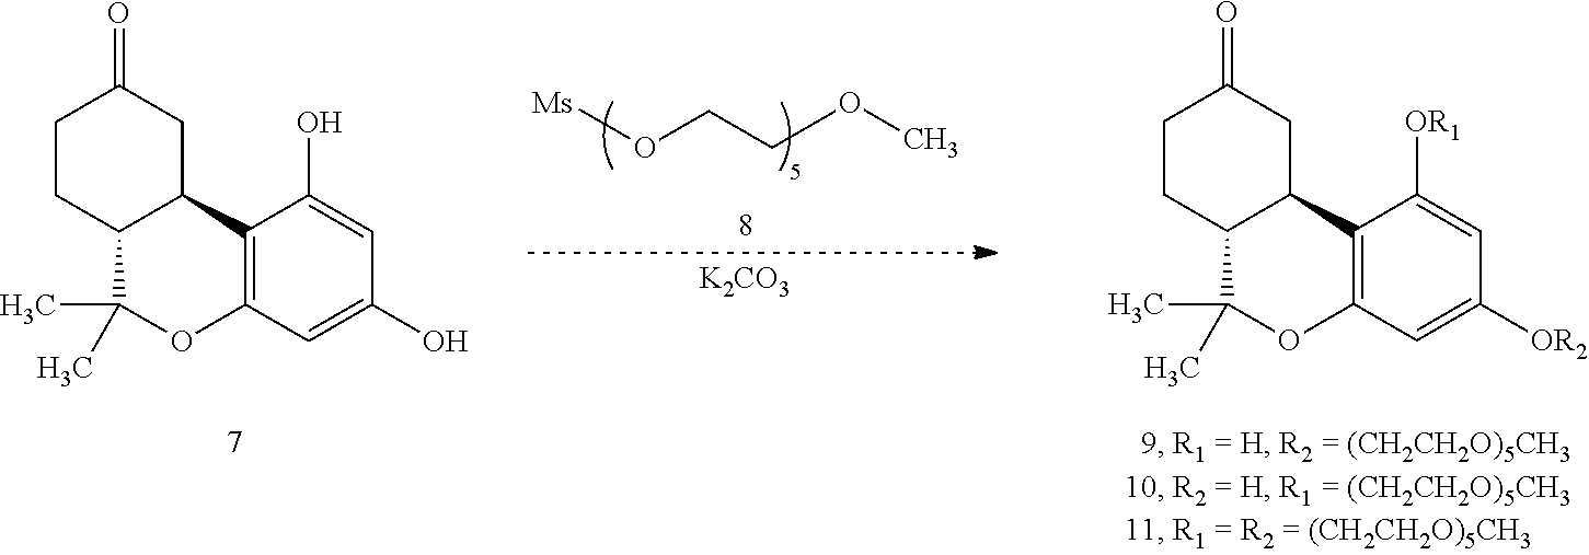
C1CC2C(CC1=O)C1=C(C=C(O)C=C1O)OC2(C)C.[K2CO3].O(CCCOC)[Ms].C1CC2C(CC1=O)C1=C(C=C([OR2])C=C1[OR1])OC2(C)C
